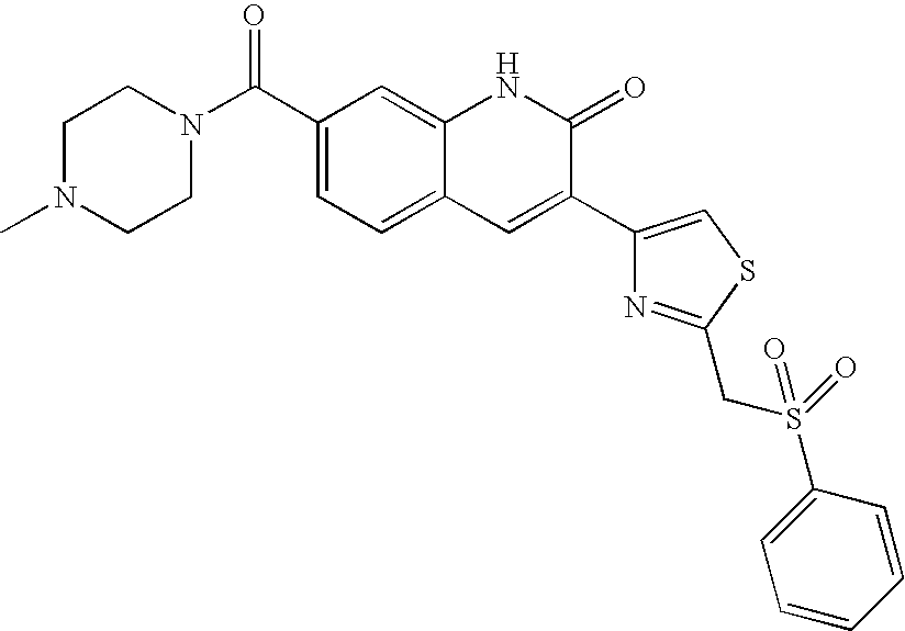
C1(C(N2CCN(C)CC2)=O)=CC=C2C(=C1)NC(=O)C(C1=CSC(CS(C3=CC=CC=C3)(=O)=O)=N1)=C2
